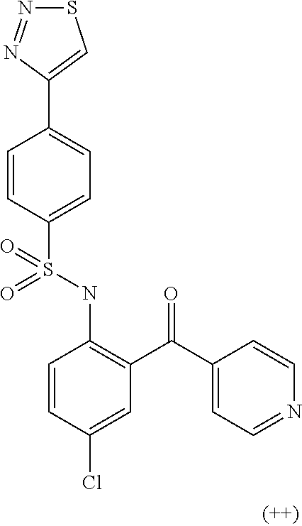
C1=CC(S(NC2=C(C(C3=CC=NC=C3)=O)C=C(Cl)C=C2)(=O)=O)=CC=C1C1=CSN=N1
